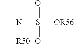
N(S(=O)(=O)[OR56])(C)[R50]
